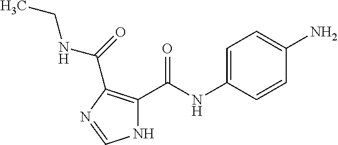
C1=C(NC(C2=C(C(=O)NCC)N=CN2)=O)C=CC(N)=C1
